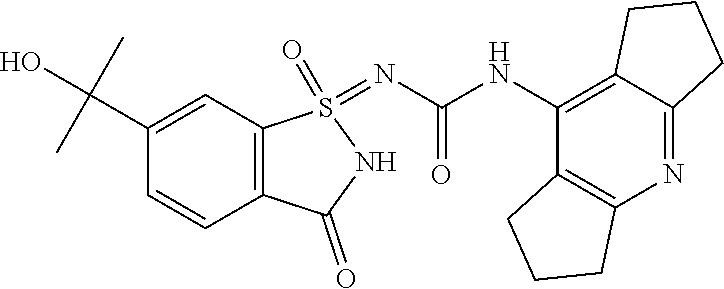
C12=C(C=C(C(O)(C)C)C=C1)S(=NC(NC1=C3C(=NC4=C1CCC4)CCC3)=O)(=O)NC2=O
